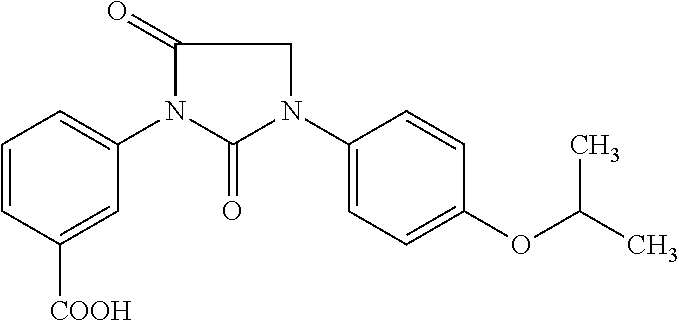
C1=CC([COOH])=CC(N2C(=O)N(C3=CC=C(OC(C)C)C=C3)CC2=O)=C1
